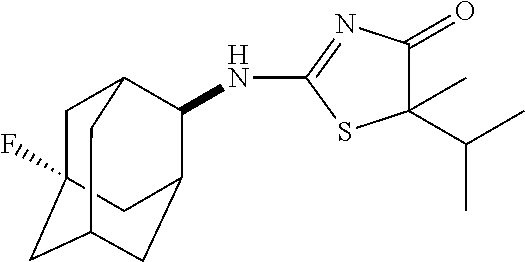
N(C1=NC(=O)C(C(C)C)(C)S1)C1C2CC3CC(F)(CC1C3)C2
